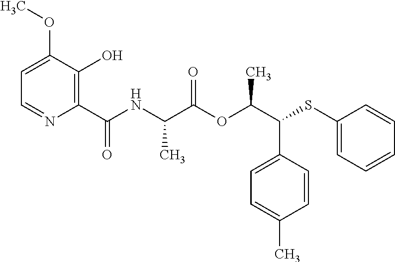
C1(C(=O)NC(C(OC(C(SC2=CC=CC=C2)C2=CC=C(C)C=C2)C)=O)C)=C(O)C(OC)=CC=N1
